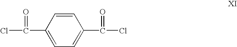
C1=CC(C(Cl)=O)=CC=C1C(Cl)=O
